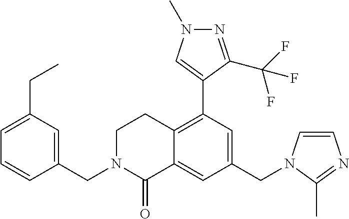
C1(CN2C=CN=C2C)=CC(C2=CN(C)N=C2C(F)(F)F)=C2C(=C1)C(=O)N(CC1=CC(CC)=CC=C1)CC2
